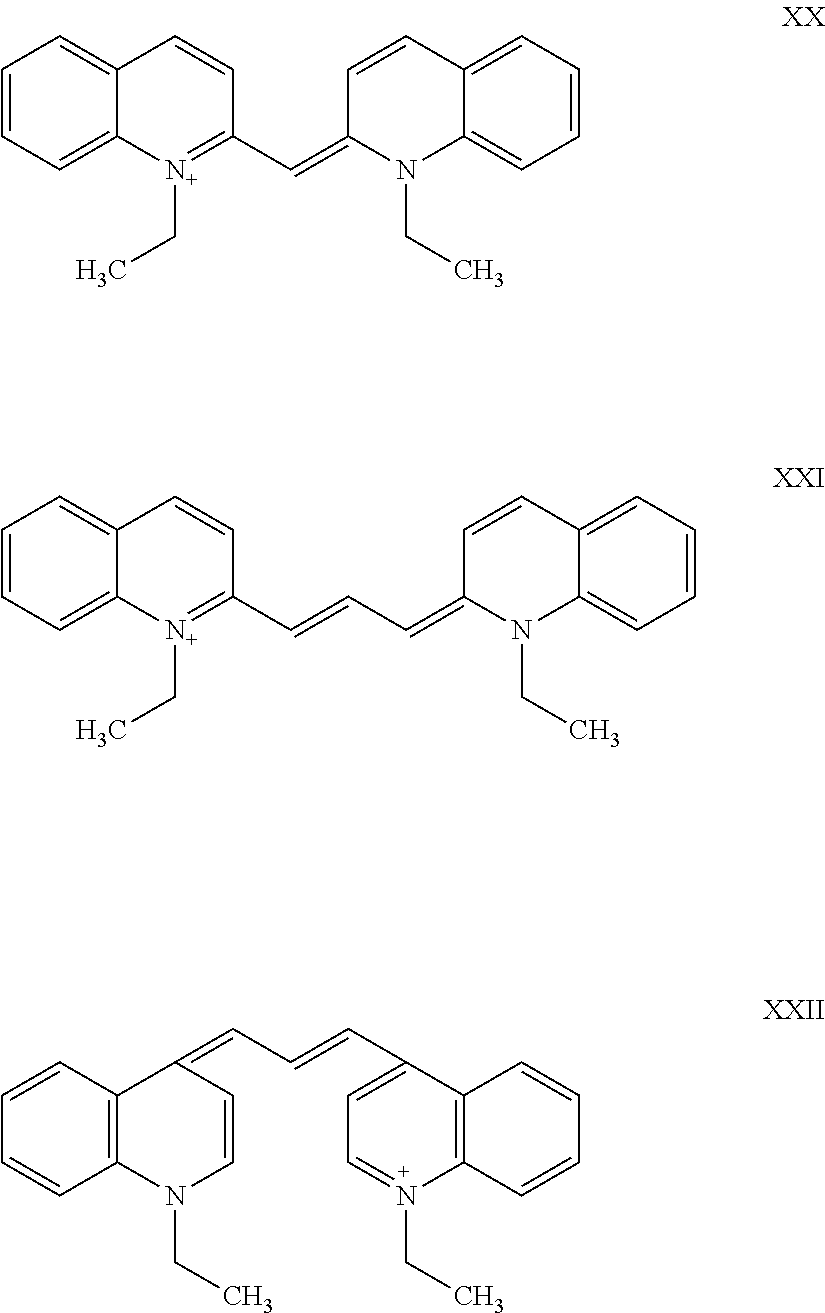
C1=CC=C2C(=C1)C=CC(C=C1C=CC3=CC=CC=C3N1CC)=[N+]2CC.C1=CC=C2C(=C1)C=CC(C=CC=C1C=CC3=CC=CC=C3N1CC)=[N+]2CC.C1=CC2=C(C=C1)N(CC)C=CC2=CC=CC1=CC=N(CC)C2=C1C=CC=C2
